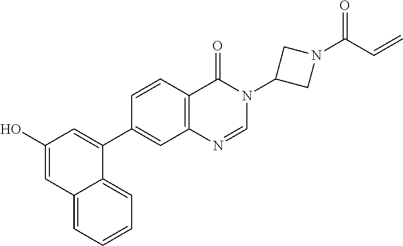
C1(O)=CC2=CC=CC=C2C(C2=CC3=C(C=C2)C(=O)N(C2CN(C(C=C)=O)C2)C=N3)=C1
